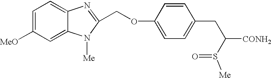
C1=C([MeO])C=C2C(=C1)N=C(COC1=CC=C(CC(S(=O)[Me])[CONH2])C=C1)N2[Me]
